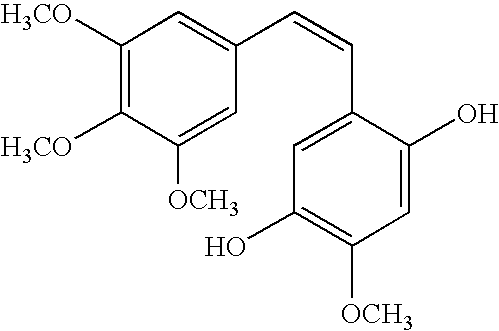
C1([H3CO])=C([H3CO])C([OCH3])=CC(C=CC2=CC(O)=C([OCH3])C=C2O)=C1
